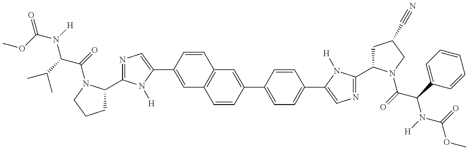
O=C(OC)N(C(C(=O)N1C(C2=NC=C(C3=CC4=C(C=C3)C=C(C3=CC=C(C5=CN=C(C6CC(C#N)CN6C(=O)C(C6=CC=CC=C6)N([H])C(OC)=O)N5[H])C=C3)C=C4)N2[H])CCC1)C(C)C)[H]
